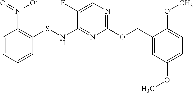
C1(COC2=NC=C(F)C(NSC3=C([N+](=O)[O-])C=CC=C3)=N2)=CC(OC)=CC=C1OC
